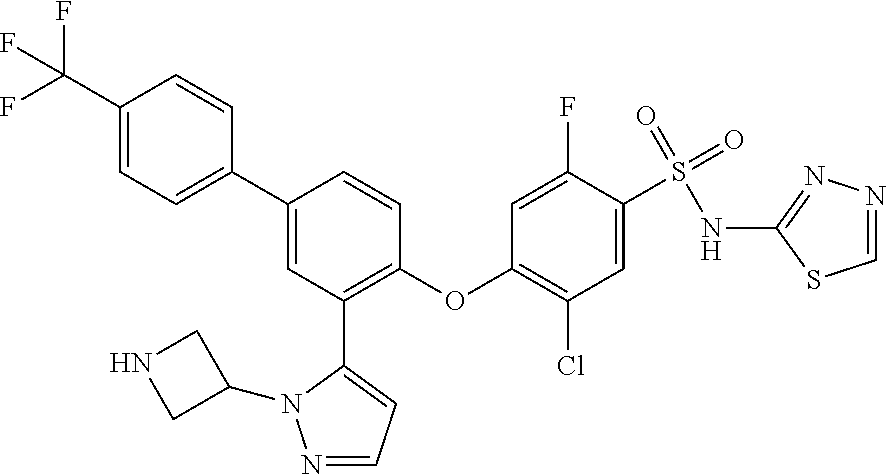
C1(C(F)(F)F)=CC=C(C2=CC(C3=CC=NN3C3CNC3)=C(OC3=C(Cl)C=C(S(=O)(=O)NC4=NN=CS4)C(F)=C3)C=C2)C=C1
